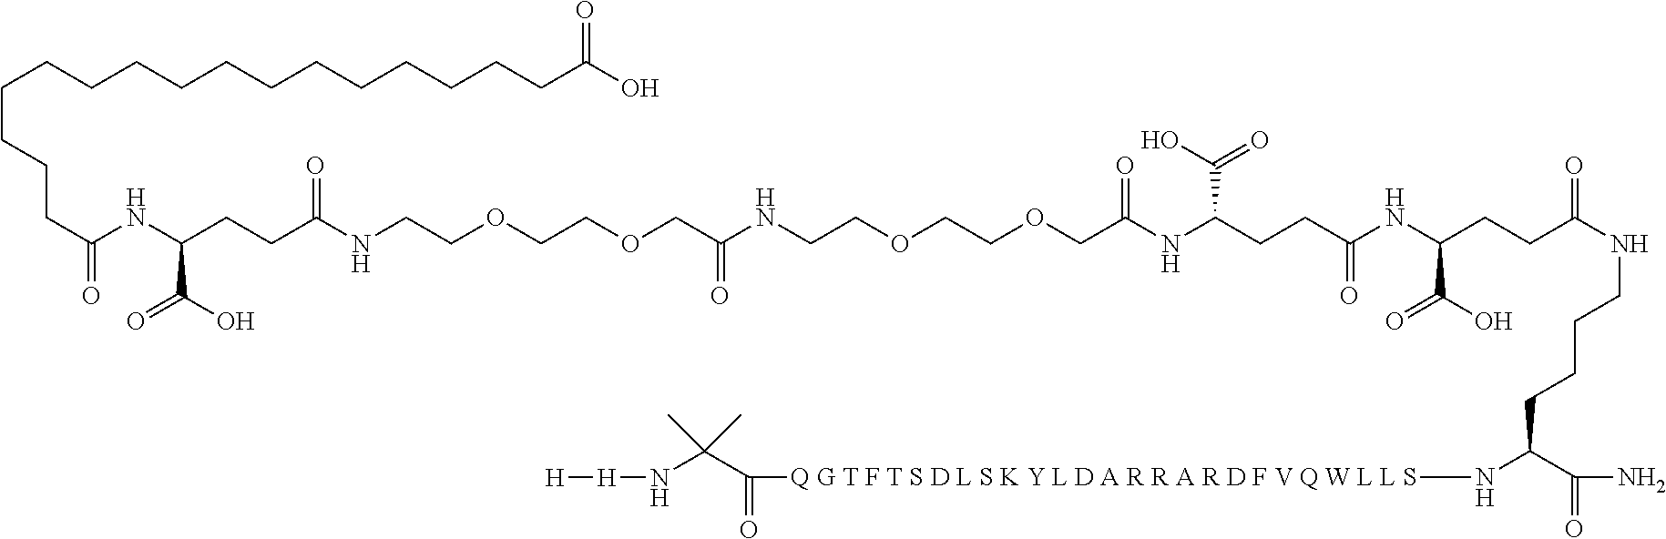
C(CCCC(=O)NC(CCC(NCCOCCOCC(NCCOCCOCC(NC(CCC(NC(CCC(NCCCCC(N[Q G T F T S D L S K Y L D A R R A R D F V Q W L L S]C(C(N[H][H])(C)C)=O)C(=O)N)=O)C(O)=O)=O)C(O)=O)=O)=O)=O)C(O)=O)CCCCCCCCCCCCC(O)=O
